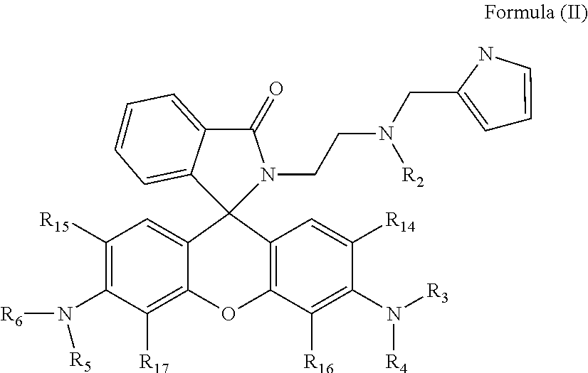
C1([R15])=C(N([R6])[R5])C([R17])=C2C(=C1)C1(C3=C(O2)C([R16])=C(N([R3])[R4])C([R14])=C3)C2=CC=CC=C2C(=O)N1CCN(CC1=CC=CN1)[R2]
